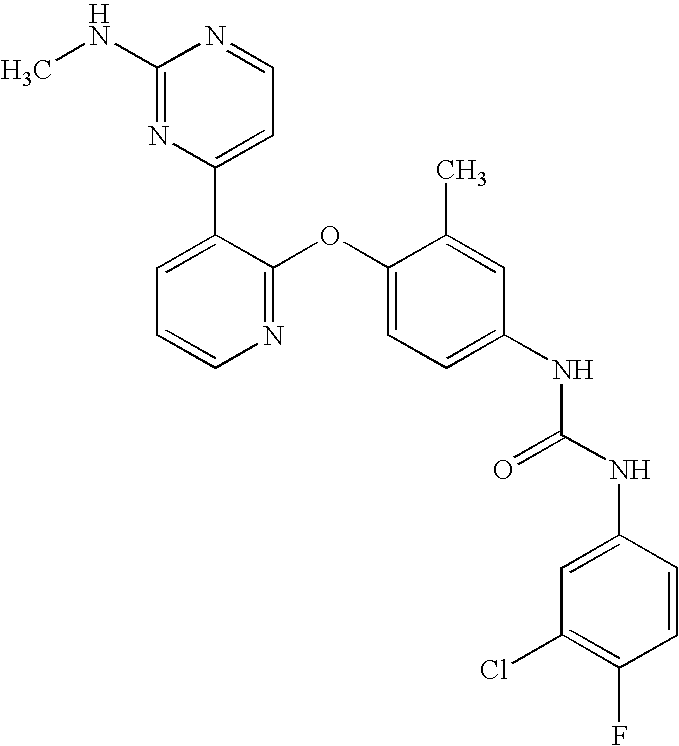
C1(NC)=NC(C2=CC=CN=C2OC2=CC=C(NC(NC3=CC(Cl)=C(F)C=C3)=O)C=C2C)=CC=N1
